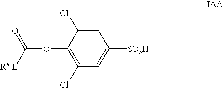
C1=C(Cl)C(OC(=O)[Ra-L])=C(Cl)C=C1[SO3H]
